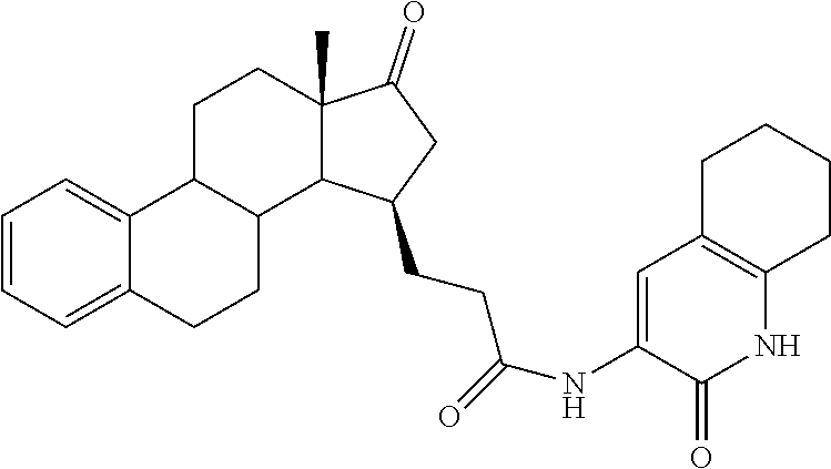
C1=CC=C2C(=C1)C1C(CC2)C2C(C)(CC1)C(=O)CC2CCC(=O)NC1=CC2=C(NC1=O)CCCC2
